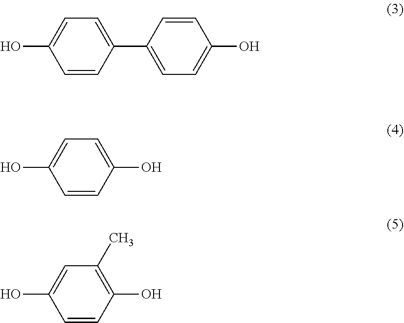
C1=CC(C2=CC=C(O)C=C2)=CC=C1O.C1=CC(O)=CC=C1O.C1=CC(O)=C(C)C=C1O
